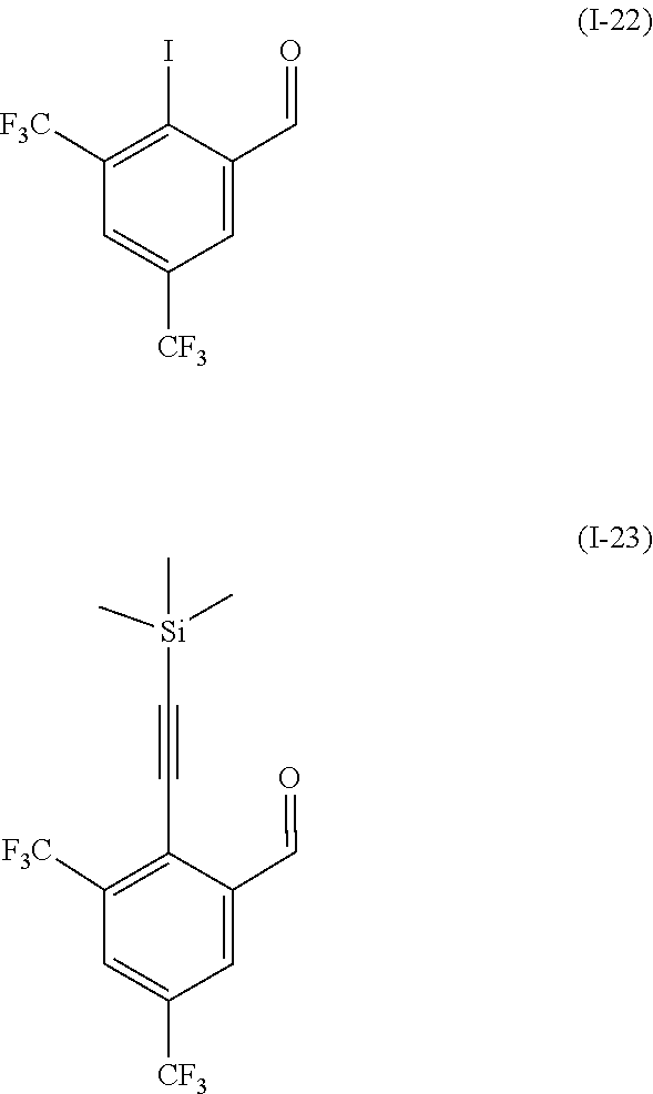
C1(C=O)=CC([CF3])=CC([F3C])=C1I.C1(C=O)=CC([CF3])=CC([F3C])=C1C#C[Si](C)(C)C
